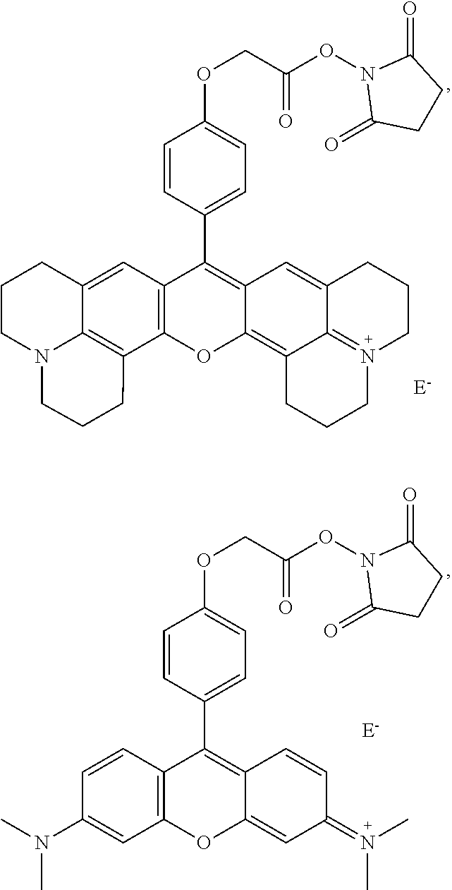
C12=C(C=C3C4=C1CCCN4CCC3)C(C1=CC=C(OCC(ON3C(=O)CCC3=O)=O)C=C1)=C1C(=C3C4=N(CCCC4=C1)CCC3)O2.C12=C(C=CC(N(C)C)=C1)C(C1=CC=C(OCC(ON3C(=O)CCC3=O)=O)C=C1)=C1C(=CC(=N(C)C)C=C1)O2
